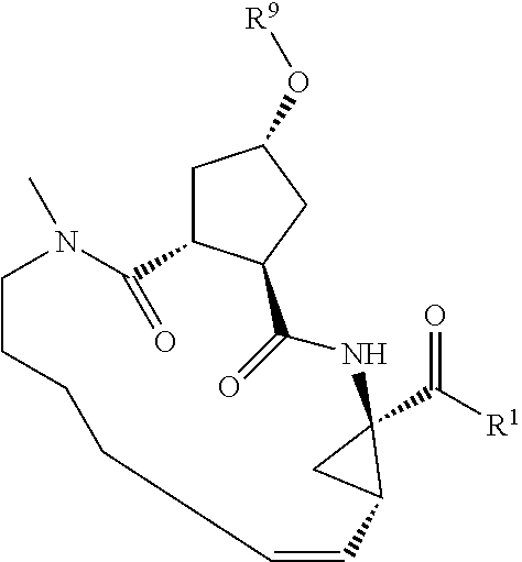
C1C2C(CC1O[R9])C(=O)NC1(C([R1])=O)CC1C=CCCCCN(C)C2=O
